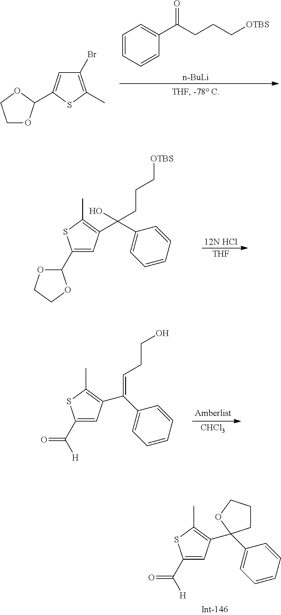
C1(C(=O)[H])=CC(C2(C3=CC=CC=C3)CCCO2)=C(C)S1.C1(C(=O)[H])=CC(C(C2=CC=CC=C2)=CCCO)=C(C)S1.[CHCl3].C1=CC=CC(C(=O)CCC[OTBS])=C1.[n-BuLi].C1(Br)=C(C)SC(C2OCCO2)=C1.[12N HCl].[THF].C1(C2OCCO2)=CC(C(C2=CC=CC=C2)(CCC[OTBS])O)=C(C)S1
